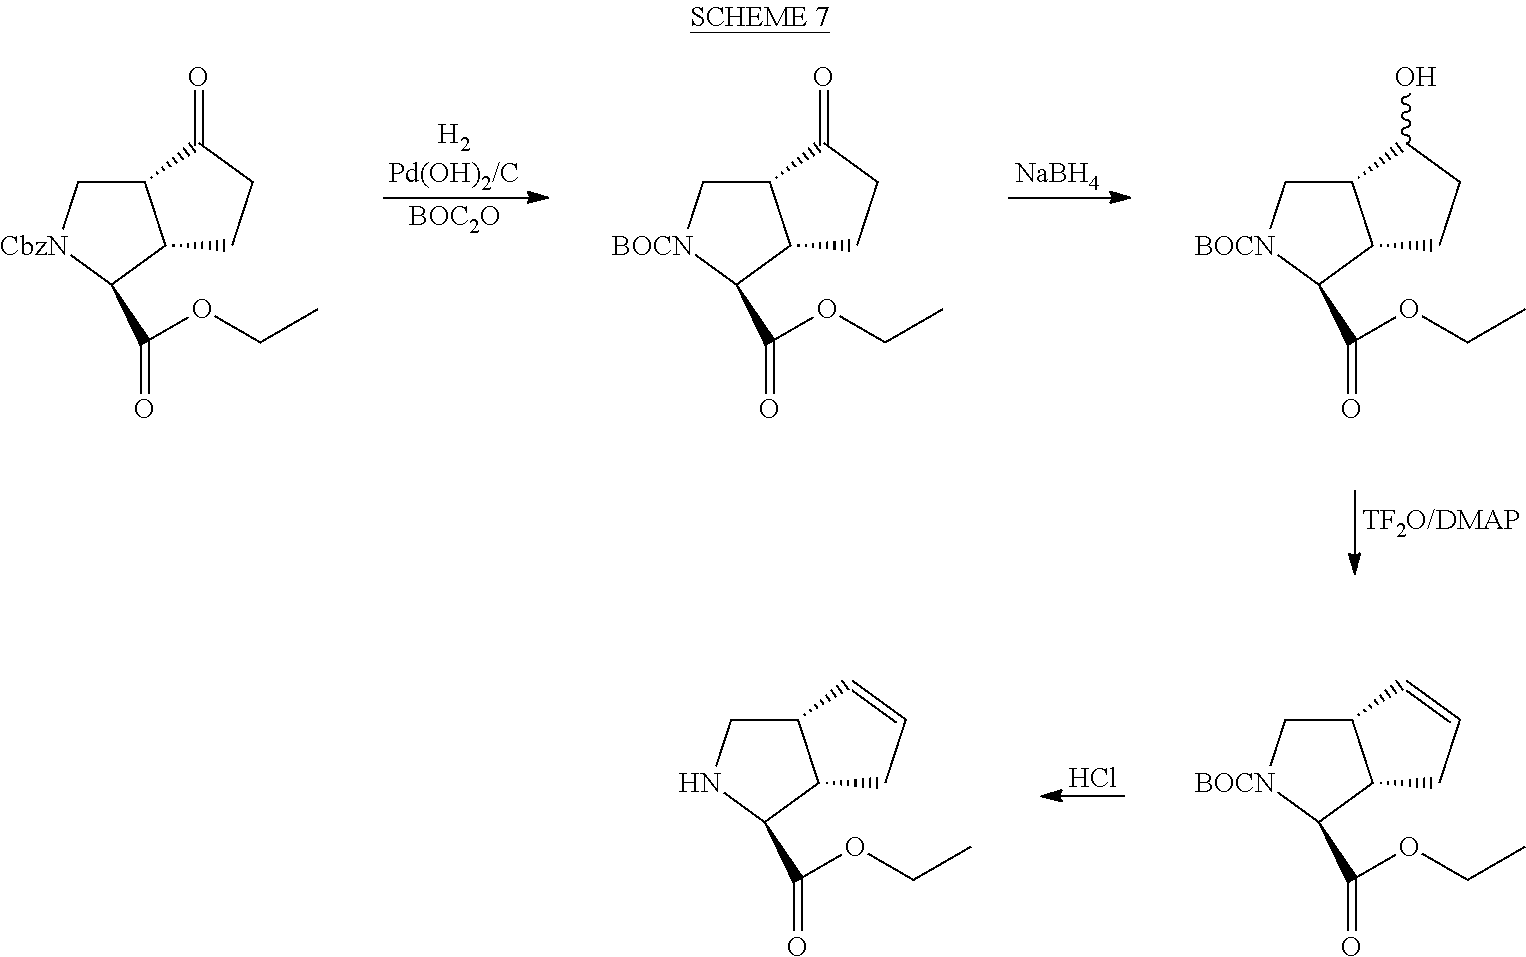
[NaBH4].[H2Pd(OH)2/C].[BOC2O].C12C[CbzN]C(C(OCC)=O)C1CCC2=O.C12C[BOCN]C(C(OCC)=O)C1CCC2O.C12C[BOCN]C(C(OCC)=O)C1CCC2=O.Cl.C12C[BOCN]C(C(OCC)=O)C1CC=C2.C12CNC(C(OCC)=O)C1CC=C2
